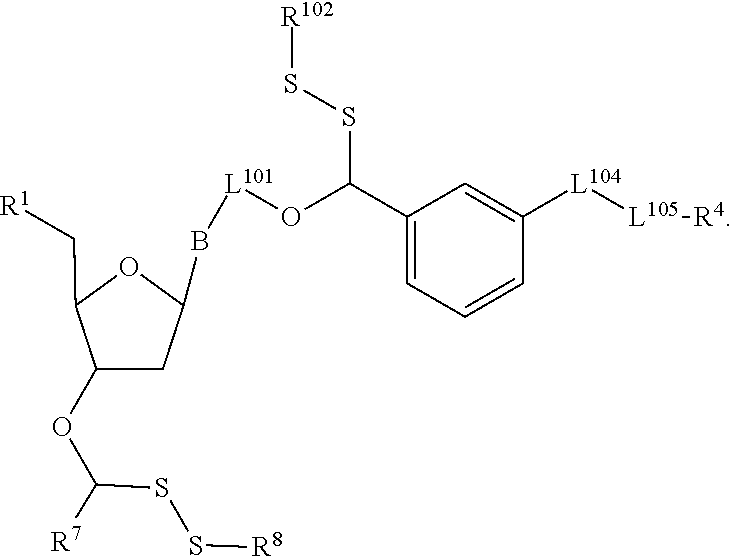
O(C(SS[R8])[R7])C1CC(B[L101]OC(SS[R102])C2=CC=CC([L104][L105][R4])=C2)OC1C[R1]
